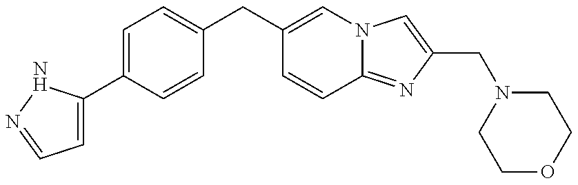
C1=C(C2=CC=C(CC3=CN4C(=NC(CN5CCOCC5)=C4)C=C3)C=C2)NN=C1
